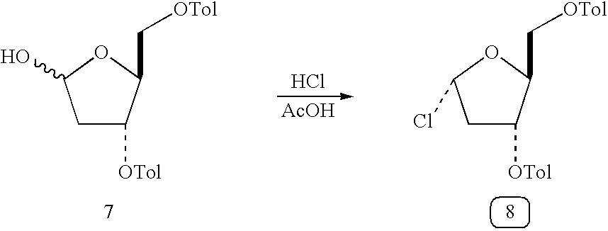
Cl.[AcOH].C1([OTol])CC(O)OC1C[OTol].C1([OTol])CC(Cl)OC1C[OTol]
